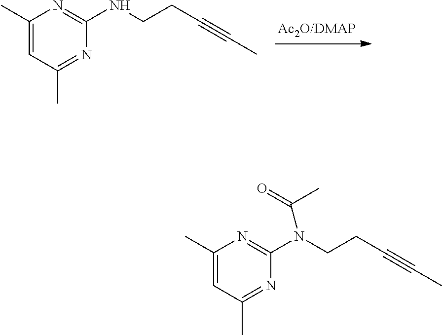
C1(C)=CC(C)=NC(NCCC#CC)=N1.C1(C)=CC(C)=NC(N(CCC#CC)C(C)=O)=N1
